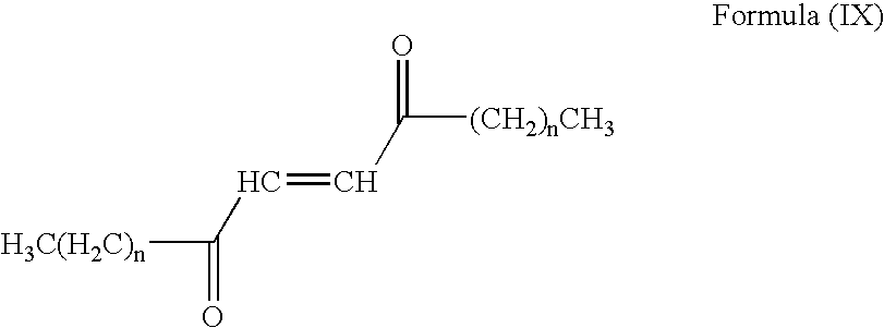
[H3C(H2C)n]C(C=CC([(CH2)nCH3])=O)=O
